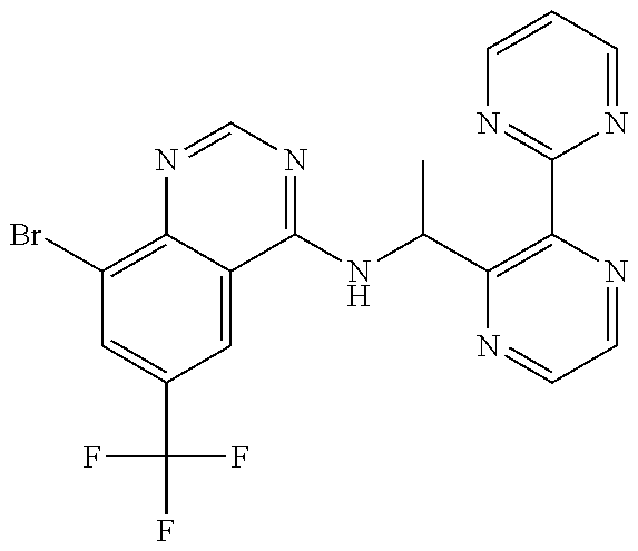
C1(Br)=C2C(=CC(C(F)(F)F)=C1)C(NC(C1=C(C3=NC=CC=N3)N=CC=N1)C)=NC=N2
